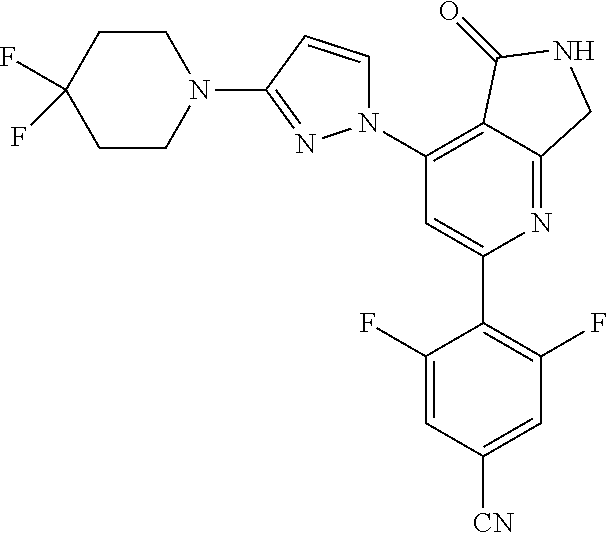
C1(N2C=CC(N3CCC(F)(F)CC3)=N2)=C2C(=NC(C3=C(F)C=C([CN])C=C3F)=C1)CNC2=O
